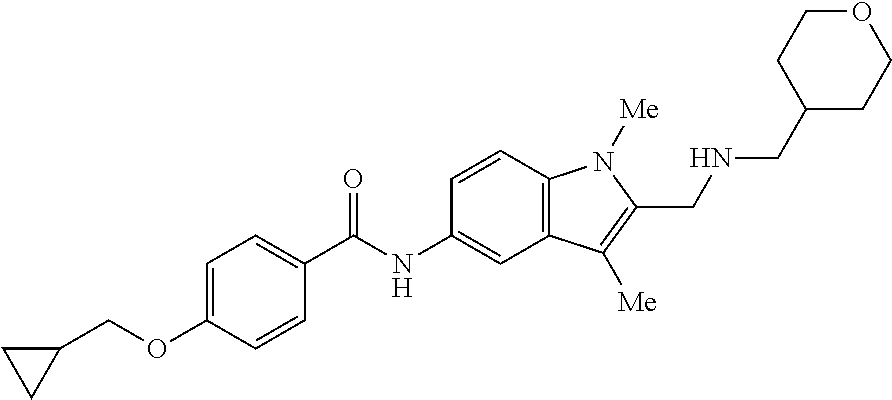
C1=C(OCC2CC2)C=CC(C(NC2=CC3=C(C=C2)N([Me])C(CNCC2CCOCC2)=C3[Me])=O)=C1
